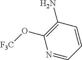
C1=CC=NC(O[F3C])=C1N
